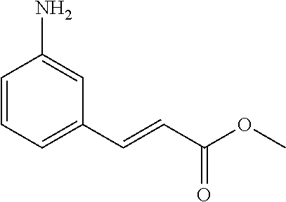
NC1=CC(C=CC(OC)=O)=CC=C1
